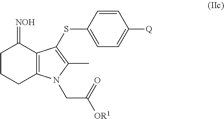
C1CCC2=C(C1=[NOH])C(SC1=CC=C([Q])C=C1)=C(C)N2CC([OR1])=O
